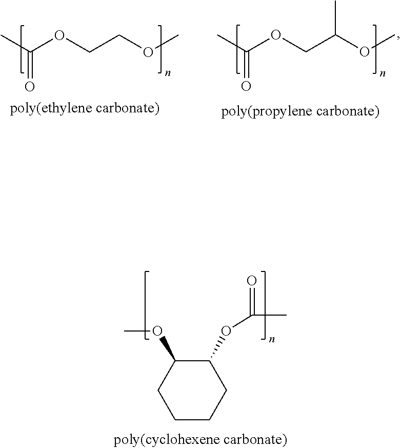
CC(OCCOC)=O.CC(OCC(OC)C)=O.C1CCC(OC(C)=O)C(OC)C1
